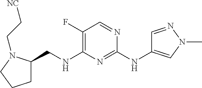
C1(F)=C(NCC2CCCN2CC[NC])N=C(NC2=CN(C)N=C2)N=C1
